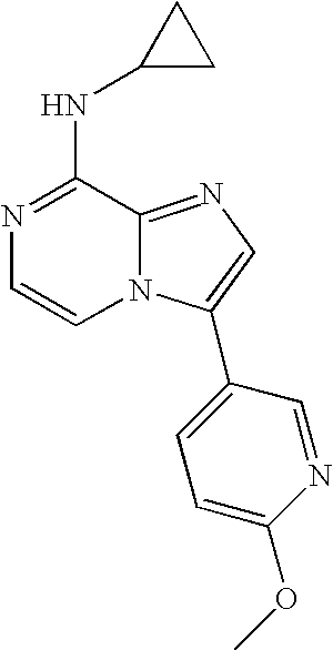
C1(NC2CC2)=NC=CN2C1=NC=C2C1=CC=C(OC)N=C1
